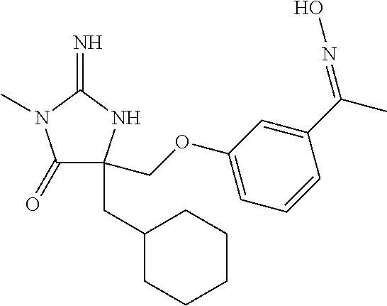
C1(=O)C(COC2=CC=CC(C(=NO)C)=C2)(CC2CCCCC2)NC(=N)N1C
